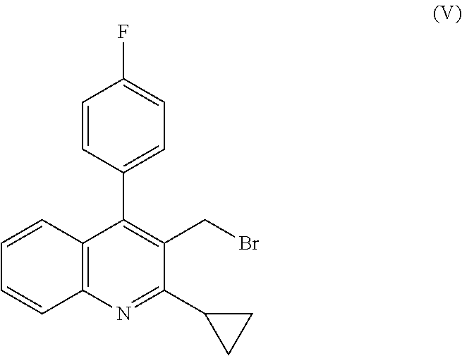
C12=C(N=C(C3CC3)C(CBr)=C1C1=CC=C(F)C=C1)C=CC=C2
